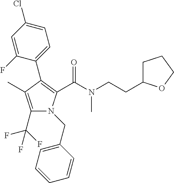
C1(C2=C(C(=O)N(CCC3CCCO3)C)N(CC3=CC=CC=C3)C(C(F)(F)F)=C2C)=CC=C(Cl)C=C1F
